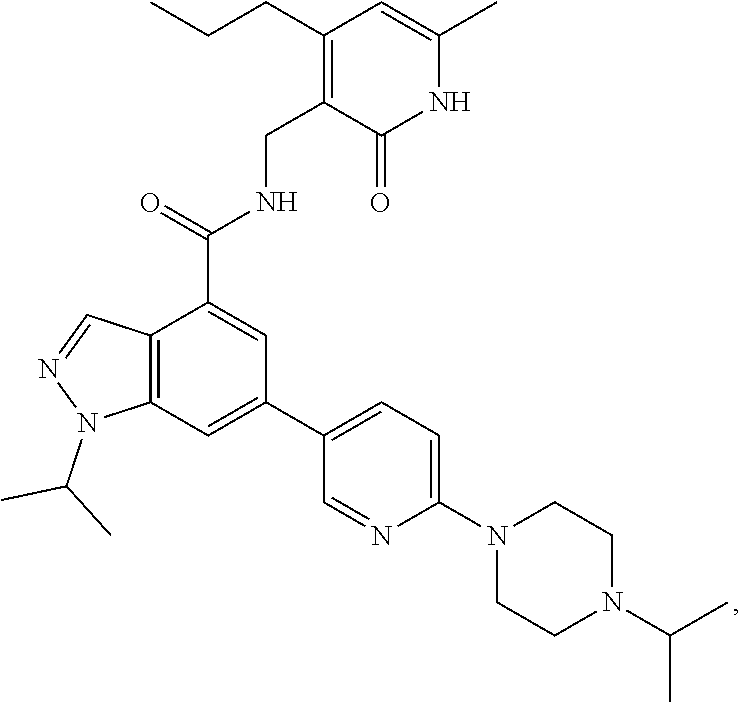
C1(CCC)=C(CNC(C2=CC(C3=CC=C(N4CCN(C(C)C)CC4)N=C3)=CC3=C2C=NN3C(C)C)=O)C(=O)NC(C)=C1
